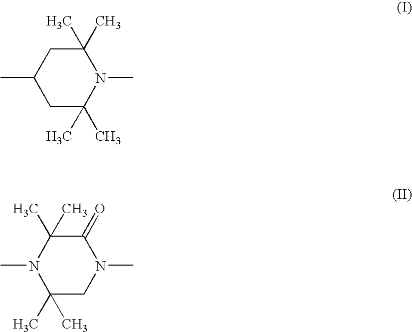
CC1CC(C)(C)N(C)C(C)(C)C1.CN1C(C)(C)CN(C)C(=O)C1(C)C
